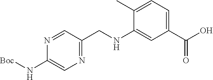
N1=CC(CNC2=CC(C(O)=O)=CC=C2C)=NC=C1N[Boc]
